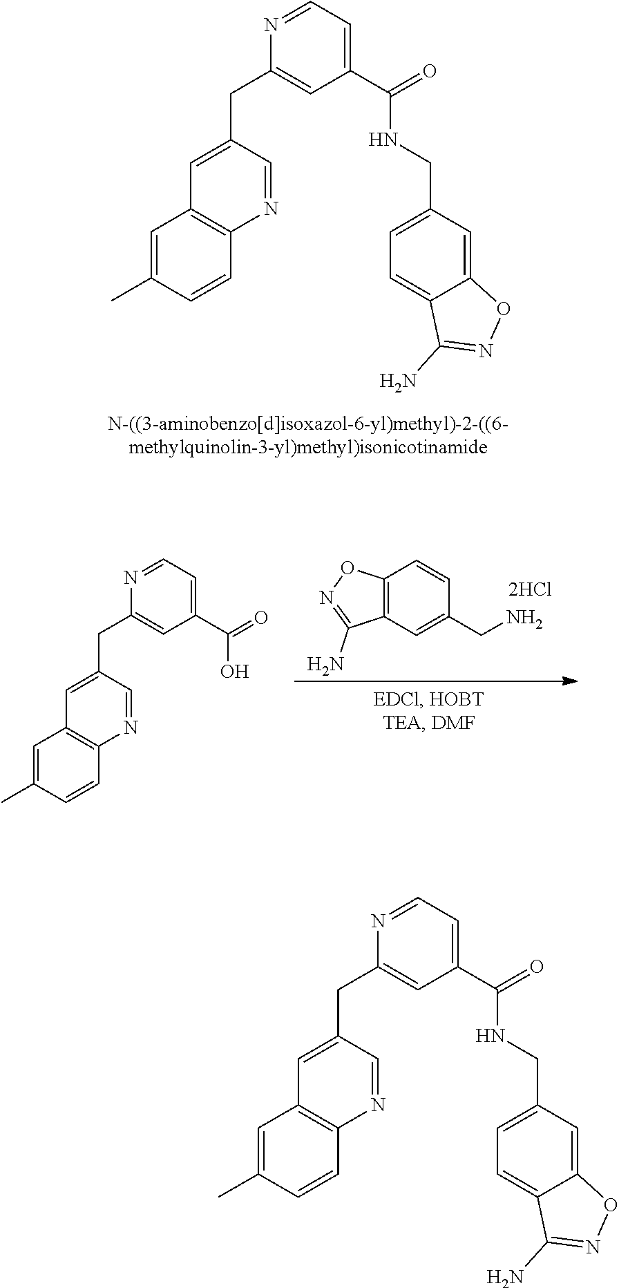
C1=C(C)C=CC2=C1C=C(CC1=CC(C(=O)NCC3=CC=C4C(=C3)ON=C4N)=CC=N1)C=N2.C12=C(C=C(CN)C=C1)C(N)=NO2.[2HCl].C1=C(C)C=CC2=C1C=C(CC1=CC(C(=O)O)=CC=N1)C=N2.C1=C(C)C=CC2=C1C=C(CC1=CC(C(=O)NCC3=CC=C4C(=C3)ON=C4N)=CC=N1)C=N2
